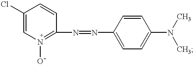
C1(Cl)=CN(O)=C(N=NC2=CC=C(N(C)C)C=C2)C=C1
